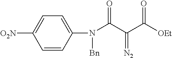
N(C(C(C([OEt])=O)=[N2])=O)([Bn])C1=CC=C([O2N])C=C1
